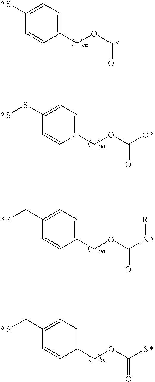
C1(COC=O)=CC=C(S)C=C1.*.*.C1(COC(=O)O)=CC=C(SS)C=C1.*.*.C1(COC(=O)N[R])=CC=C(CS)C=C1.*.*.C1(COC(=O)S)=CC=C(CS)C=C1.*.*
